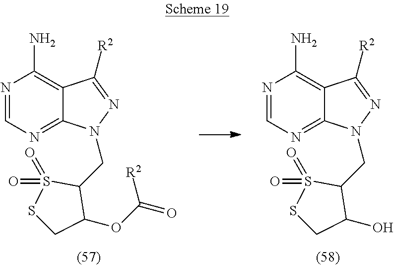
N1=CN=C2C(=C1N)C([R2])=NN2CC1S(=O)(=O)SCC1O.N1=CN=C2C(=C1N)C([R2])=NN2CC1S(=O)(=O)SCC1OC(=O)[R2]
